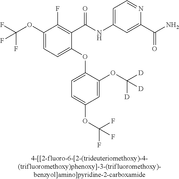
C1(OC(F)(F)F)=CC=C(OC2=CC=C(OC(F)(F)F)C=C2OC([D])([D])[D])C(C(NC2=CC=NC(C(N)=O)=C2)=O)=C1F
